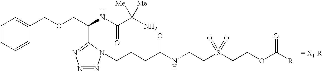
C1=CC=CC(COCC(NC(C(N)([Me])[Me])=O)C2=NN=NN2CCCC(NCCS(CCOC([R])=O)(=O)=O)=O)=C1.[= X1-R]
